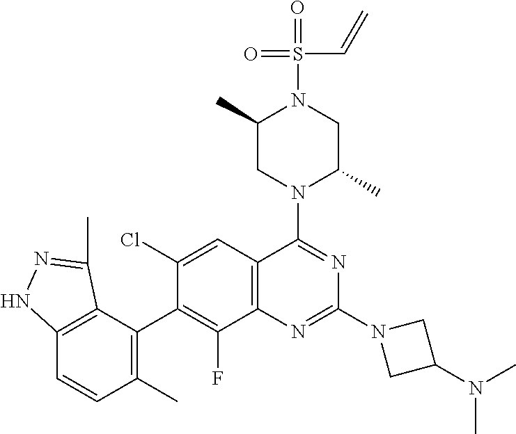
C12=C(C=C(Cl)C(C3=C(C)C=CC4=C3C(C)=NN4)=C1F)C(N1C(C)CN(S(=O)(=O)C=C)C(C)C1)=NC(N1CC(N(C)C)C1)=N2
